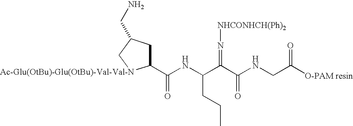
C1(C(NC(C(C(NCC([O-PAM resin])=O)=O)=N[NHCONHCH(Ph)2])CCC)=O)CC(CN)C[Ac-Glu(OtBu)-Glu(OtBu)-Val-Val-N]1
